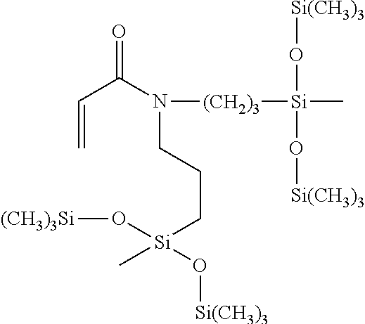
C=CC(N([(CH2)3][Si](O[Si(CH3)3])(O[Si(CH3)3])C)CCC[Si](O[(CH3)3Si])(C)O[Si(CH3)3])=O
